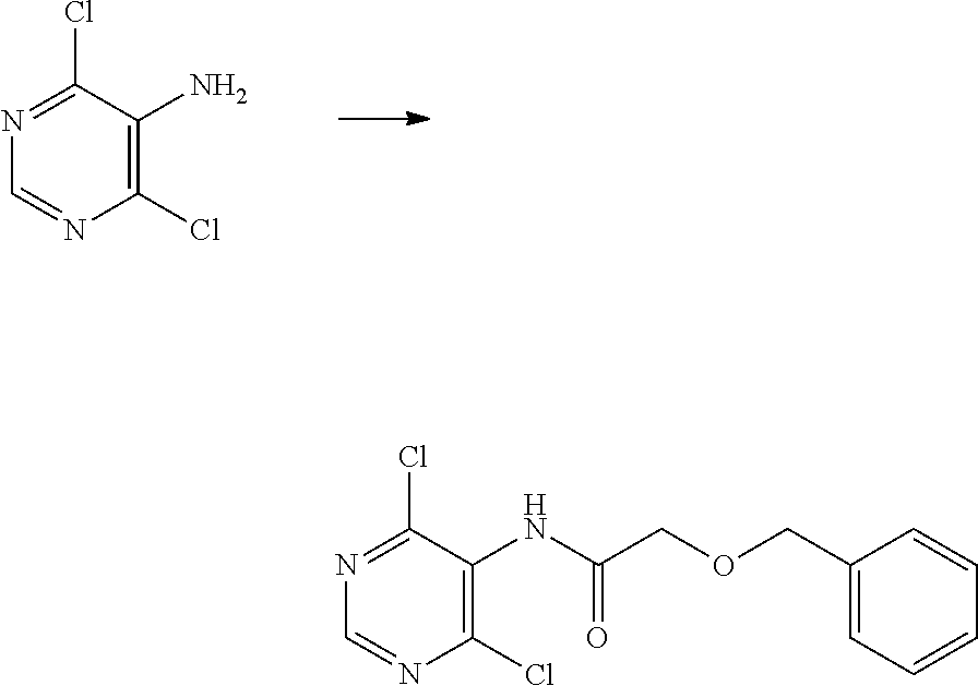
C1(Cl)=C(N)C(Cl)=NC=N1.C1(Cl)=C(NC(COCC2=CC=CC=C2)=O)C(Cl)=NC=N1
